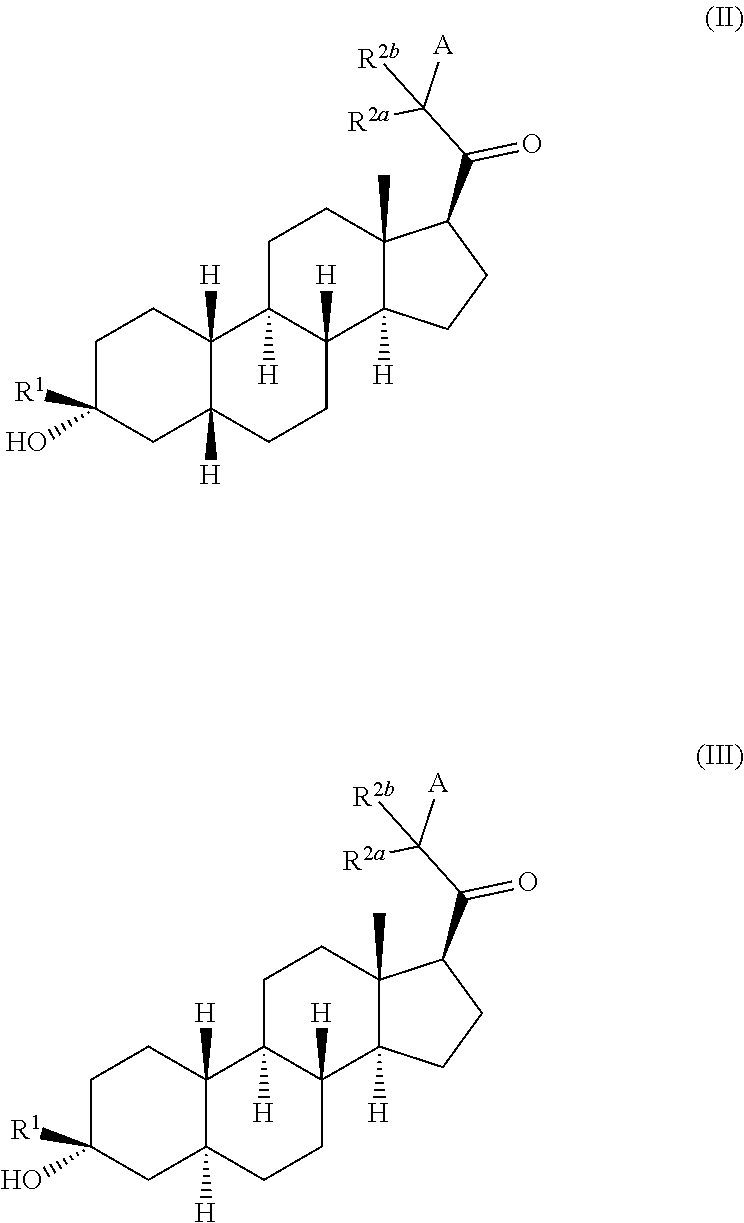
C1C(O)([R1])CC2([H])C([H])(C1)C1([H])C([H])(CC2)C2([H])C(C)(CC1)C(C(C([A])([R2a])[R2b])=O)CC2.C1C(O)([R1])CC2([H])C([H])(C1)C1([H])C([H])(CC2)C2([H])C(C)(CC1)C(C(C([A])([R2a])[R2b])=O)CC2
